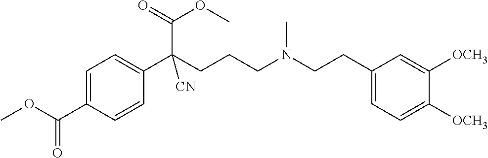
C1=C(C(OC)=O)C=CC(C(CCCN(CCC2=CC=C([OCH3])C([OCH3])=C2)C)(C(=O)OC)[CN])=C1
